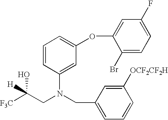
C1=CC(N(CC2=CC=CC([OCF2CF2H])=C2)CC([H])(O)[F3C])=CC(OC2=CC(F)=CC=C2Br)=C1
